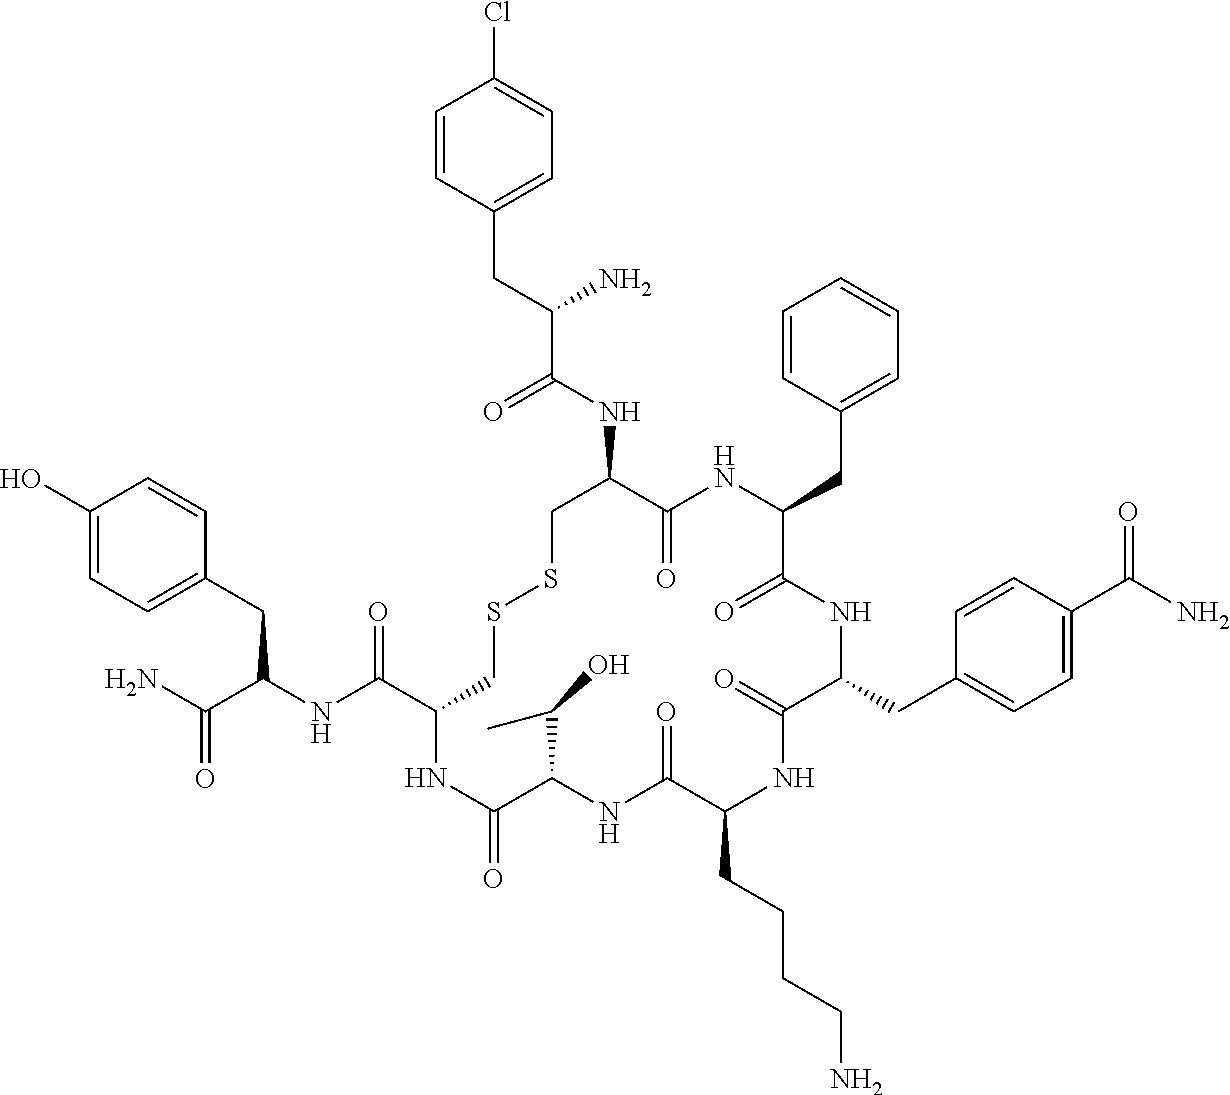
C1=CC(CC(NC(C2CSSCC(NC(C(CC3=CC=C(Cl)C=C3)N)=O)C(=O)NC(CC3=CC=CC=C3)C(=O)NC(CC3=CC=C(C(N)=O)C=C3)C(=O)NC(CCCCN)C(=O)NC(C(C)O)C(=O)N2)=O)C(N)=O)=CC=C1O
